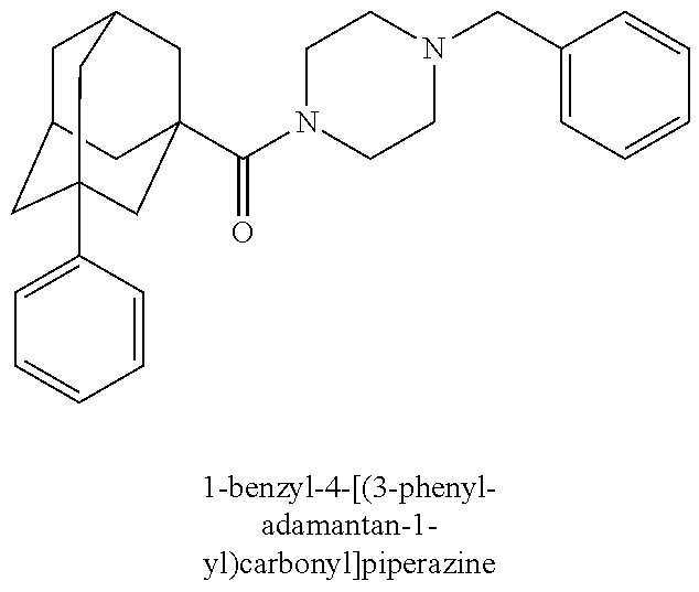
C1C2CC3(C4=CC=CC=C4)CC(C(N4CCN(CC5=CC=CC=C5)CC4)=O)(CC1C3)C2
